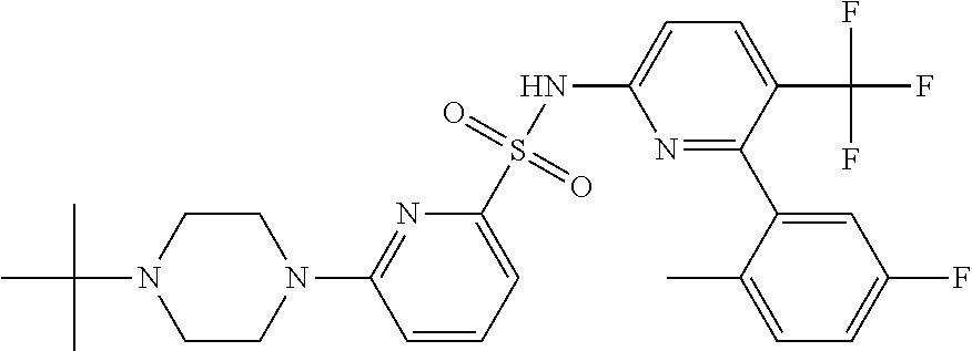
C1CN(C2=NC(S(NC3=CC=C(C(F)(F)F)C(C4=CC(F)=CC=C4C)=N3)(=O)=O)=CC=C2)CCN1C(C)(C)C
